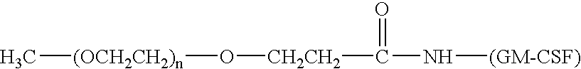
C(N[(GM-CSF)])(=O)[CH2CH2]O[(OCH2CH2)n]C
